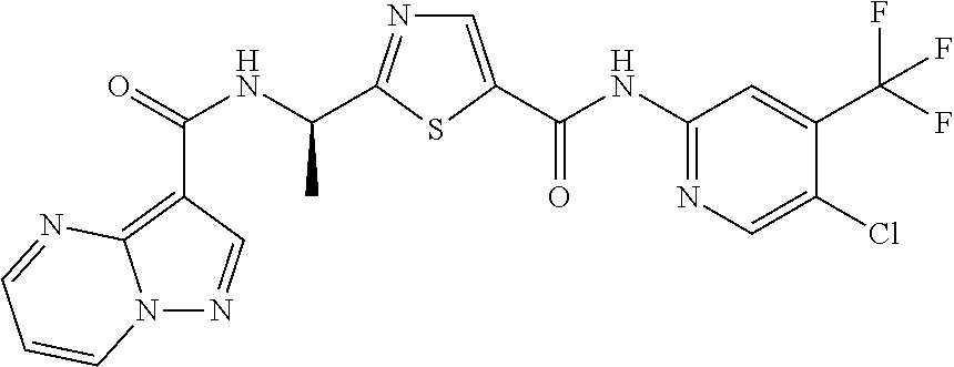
N1=C(C(NC(=O)C2=C3N(N=C2)C=CC=N3)C)SC(C(NC2=NC=C(Cl)C(C(F)(F)F)=C2)=O)=C1
